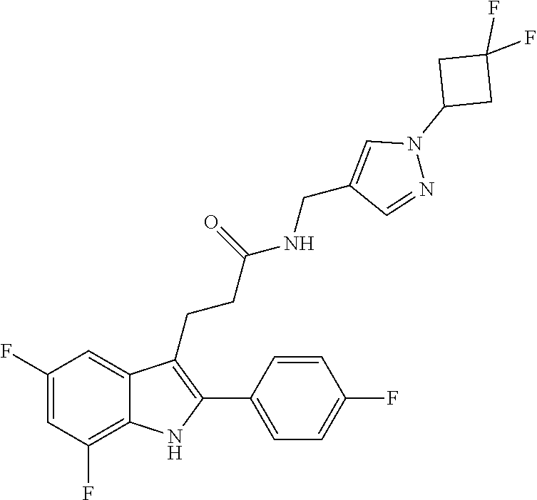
C1(F)(F)CC(N2C=C(CNC(CCC3=C(C4=CC=C(F)C=C4)NC4=C(F)C=C(F)C=C34)=O)C=N2)C1
